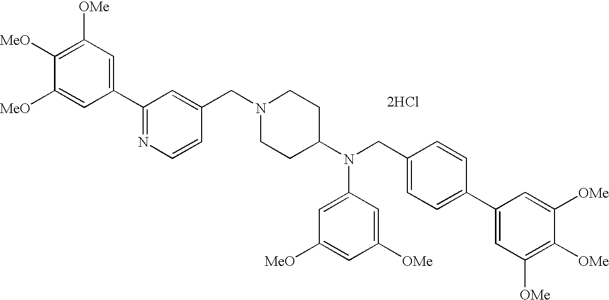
C1([OMe])=C([MeO])C([MeO])=CC(C2=NC=CC(CN3CCC(N(CC4=CC=C(C5=CC([OMe])=C([OMe])C([OMe])=C5)C=C4)C4=CC([MeO])=CC([OMe])=C4)CC3)=C2)=C1.[2HCl]
